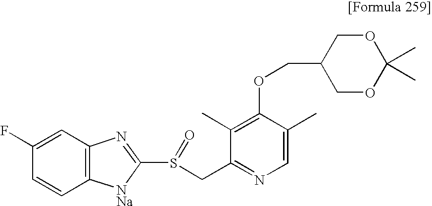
C1=C(F)C=CC2=C1N=C(S(CC1=NC=C(C)C(OCC3COC(C)(C)OC3)=C1C)=O)[NNa]2
